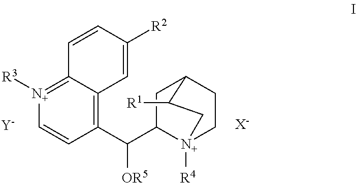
[X-].[Y].C1=CC([R2])=CC2=C(C(C3CC4CC[N+]3([R4])CC4[R1])[OR5])C=C[N+]([R3])=C12
